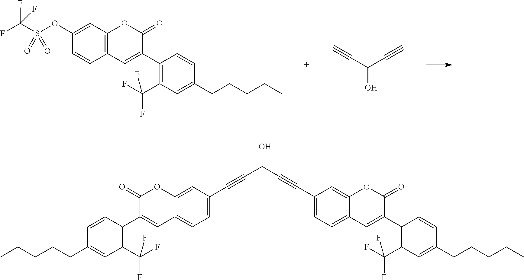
C1(OS(C(F)(F)F)(=O)=O)=CC2=C(C=C1)C=C(C1=C(C(F)(F)F)C=C(CCCCC)C=C1)C(=O)O2.C(O)(C#C)C#C.C1(C#CC(C#CC2=CC=C3C(=C2)OC(=O)C(C2=C(C(F)(F)F)C=C(CCCCC)C=C2)=C3)O)=CC=C2C(=C1)OC(=O)C(C1=C(C(F)(F)F)C=C(CCCCC)C=C1)=C2
